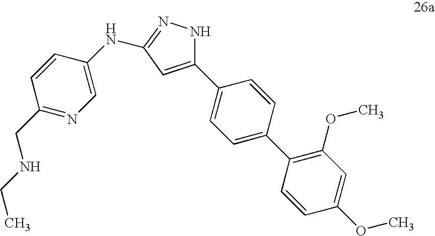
C1(C2=CC=C(C3=C(OC)C=C(OC)C=C3)C=C2)=CC(NC2=CN=C(CNCC)C=C2)=NN1
